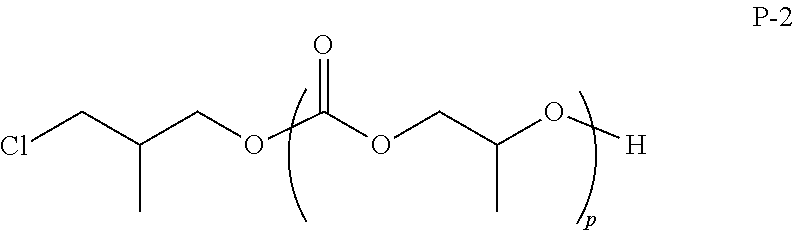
ClCC(COC(OCC(O[H])C)=O)C
